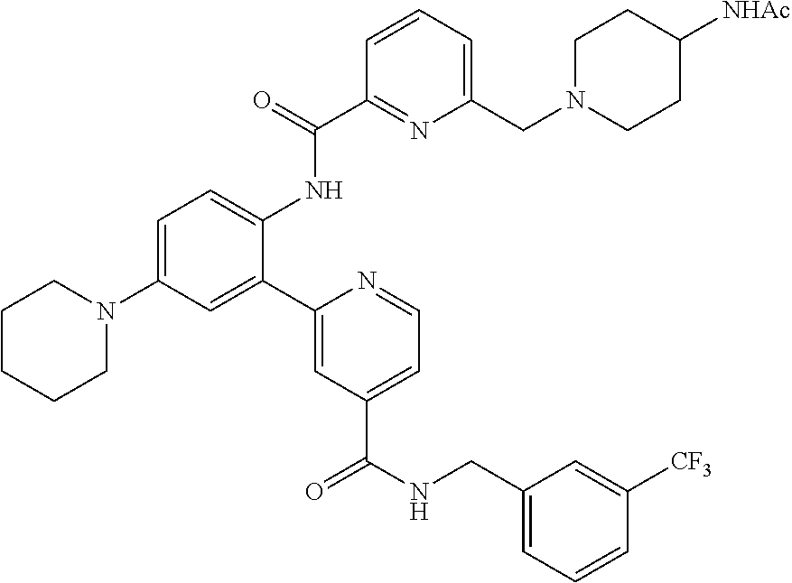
C1CCCN(C2=CC=C(NC(C3=NC(CN4CCC([NHAc])CC4)=CC=C3)=O)C(C3=CC(C(NCC4=CC=CC([CF3])=C4)=O)=CC=N3)=C2)C1
